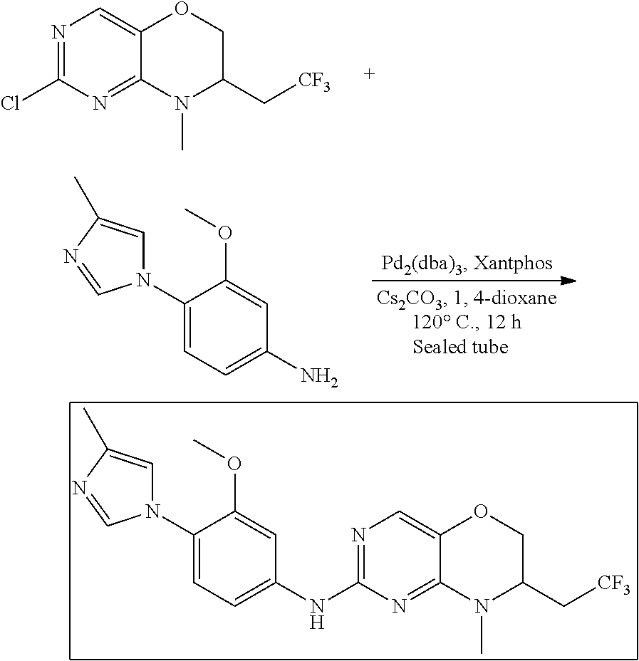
C1(N2C=C(C)N=C2)=CC=C(N)C=C1OC.N1=C(NC2=CC=C(N3C=C(C)N=C3)C(OC)=C2)N=C2C(=C1)OCC(C[CF3])N2C.N1=C(Cl)N=C2C(=C1)OCC(C[CF3])N2C
